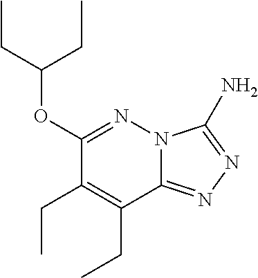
C1(OC(CC)CC)=NN2C(=NN=C2N)C(CC)=C1CC
